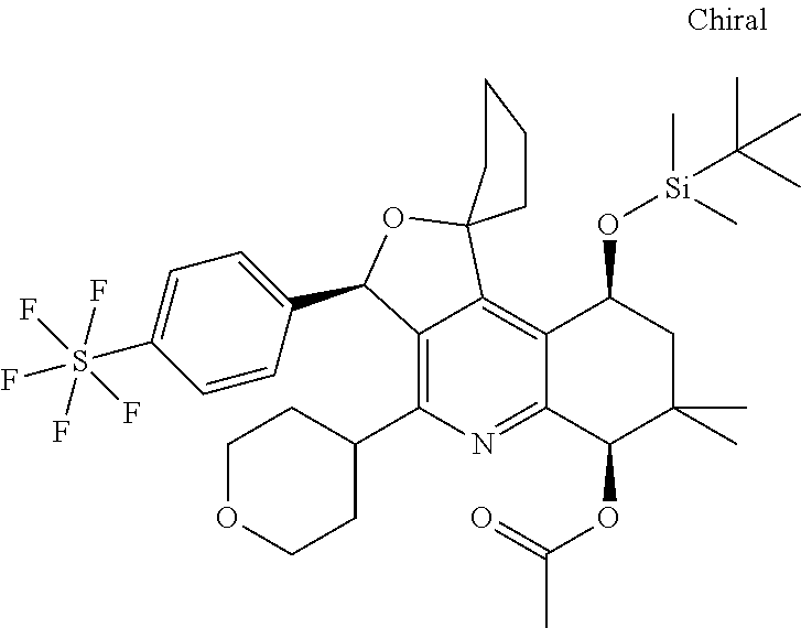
C12=C(C3CCOCC3)N=C3C(=C1C1(OC2C2=CC=C(S(F)(F)(F)(F)F)C=C2)CCCC1)C(O[Si](C)(C)C(C)(C)C)CC(C)(C)C3OC(=O)C
